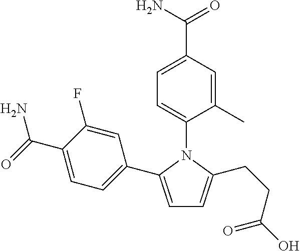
C1=C(C2=CC=C(C(=O)N)C(F)=C2)N(C2=CC=C(C(N)=O)C=C2C)C(CCC(O)=O)=C1
